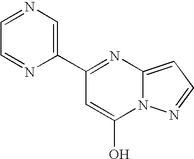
C1(C2=NC3=CC=NN3C(O)=C2)=CN=CC=N1
